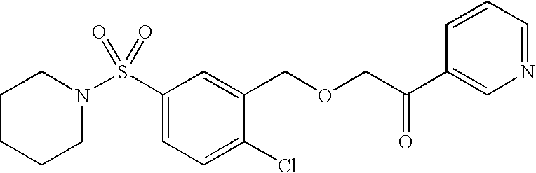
S(C1=CC=C(Cl)C(COCC(C2=CN=CC=C2)=O)=C1)(=O)(=O)N1CCCCC1
